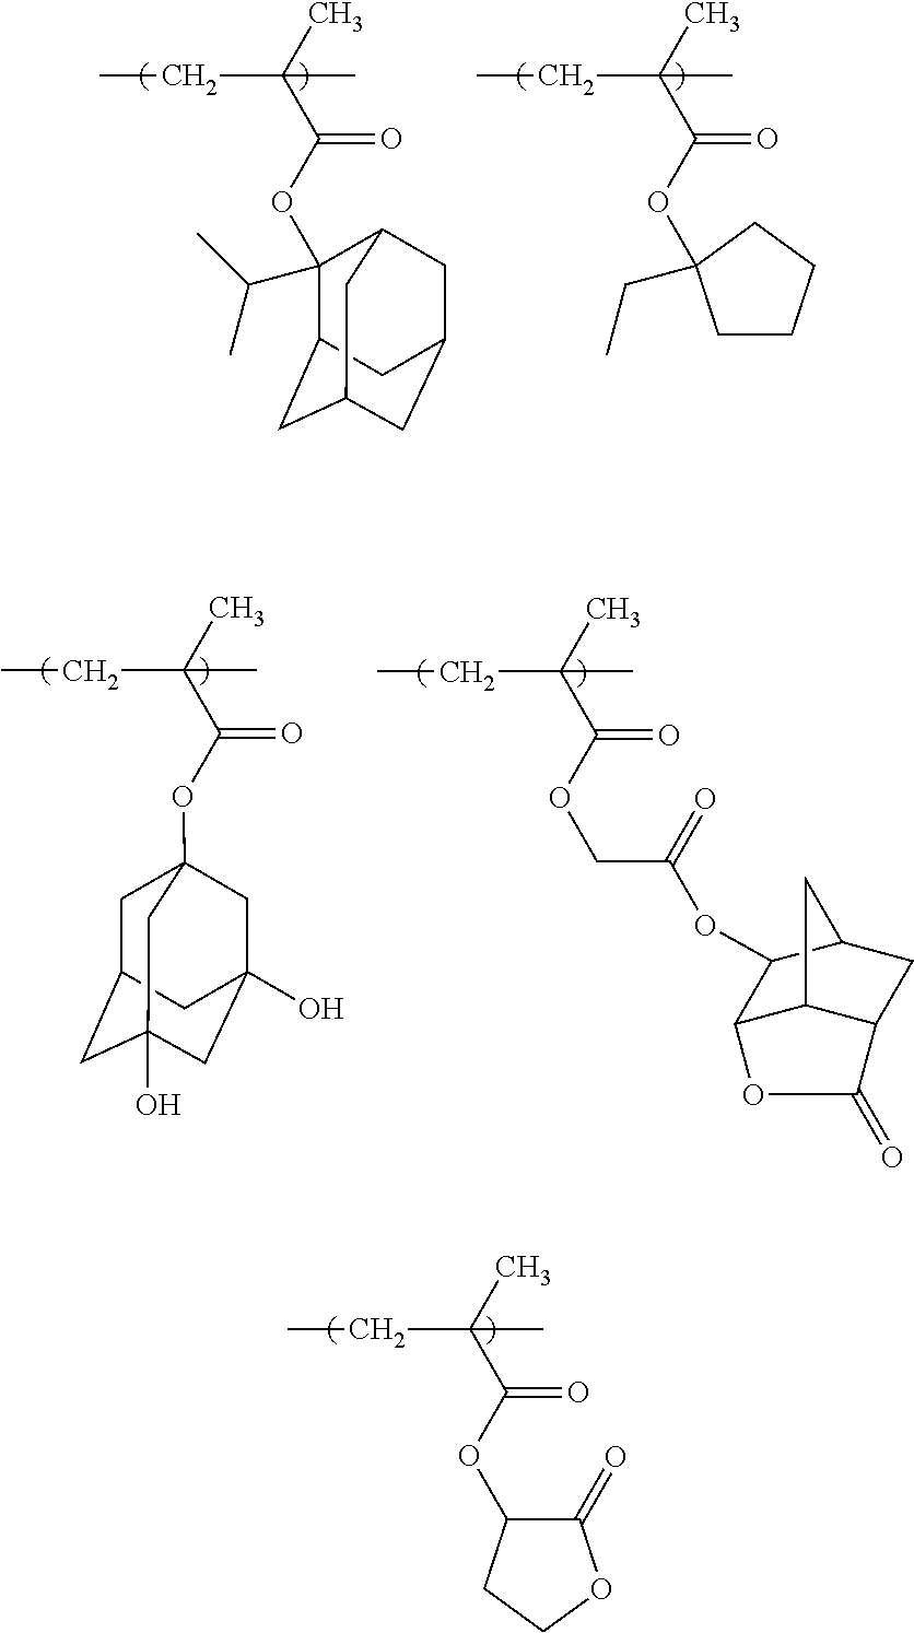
CC(CC)(C(=O)OC1(C(C)C)C2CC3CC(CC1C3)C2)C.CC(CC)(C(=O)OC1(CC)CCCC1)C.CC(CC)(C(=O)OC12CC3CC(O)(CC(O)(C1)C3)C2)C.CC(CC)(C(=O)OCC(=O)OC1C2C3C(CC1C3)C(=O)O2)C.CC(CC)(C(=O)OC1C(=O)OCC1)C
